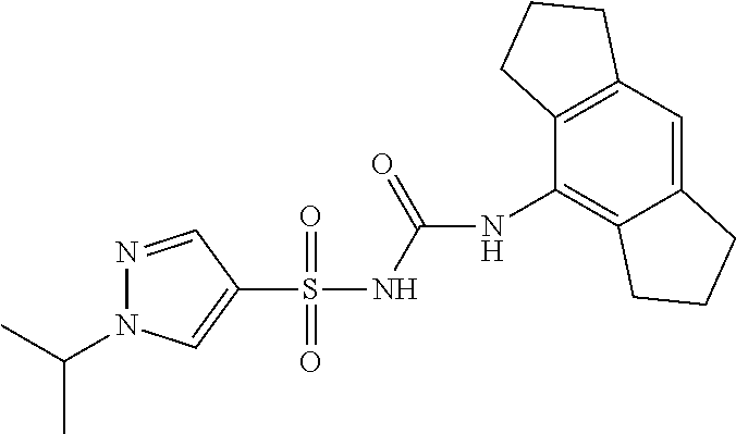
N1=CC(S(NC(=O)NC2=C3C(=CC4=C2CCC4)CCC3)(=O)=O)=CN1C(C)C
